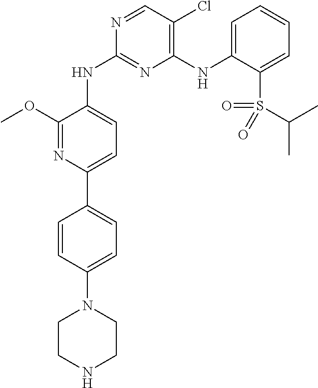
COC1=NC(C2=CC=C(N3CCNCC3)C=C2)=CC=C1NC1=NC(NC2=CC=CC=C2S(C(C)C)(=O)=O)=C(Cl)C=N1
